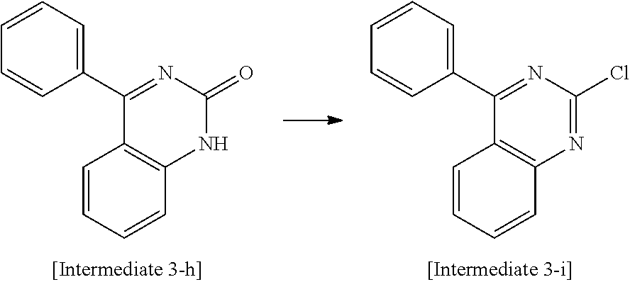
ClC1=NC2=C(C(C3=CC=CC=C3)=N1)C=CC=C2.O=C1N=C(C2=CC=CC=C2)C2=C(N1)C=CC=C2
